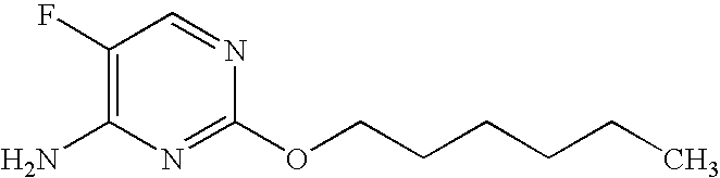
C1(F)=C(N)N=C(OCCCCCC)N=C1
